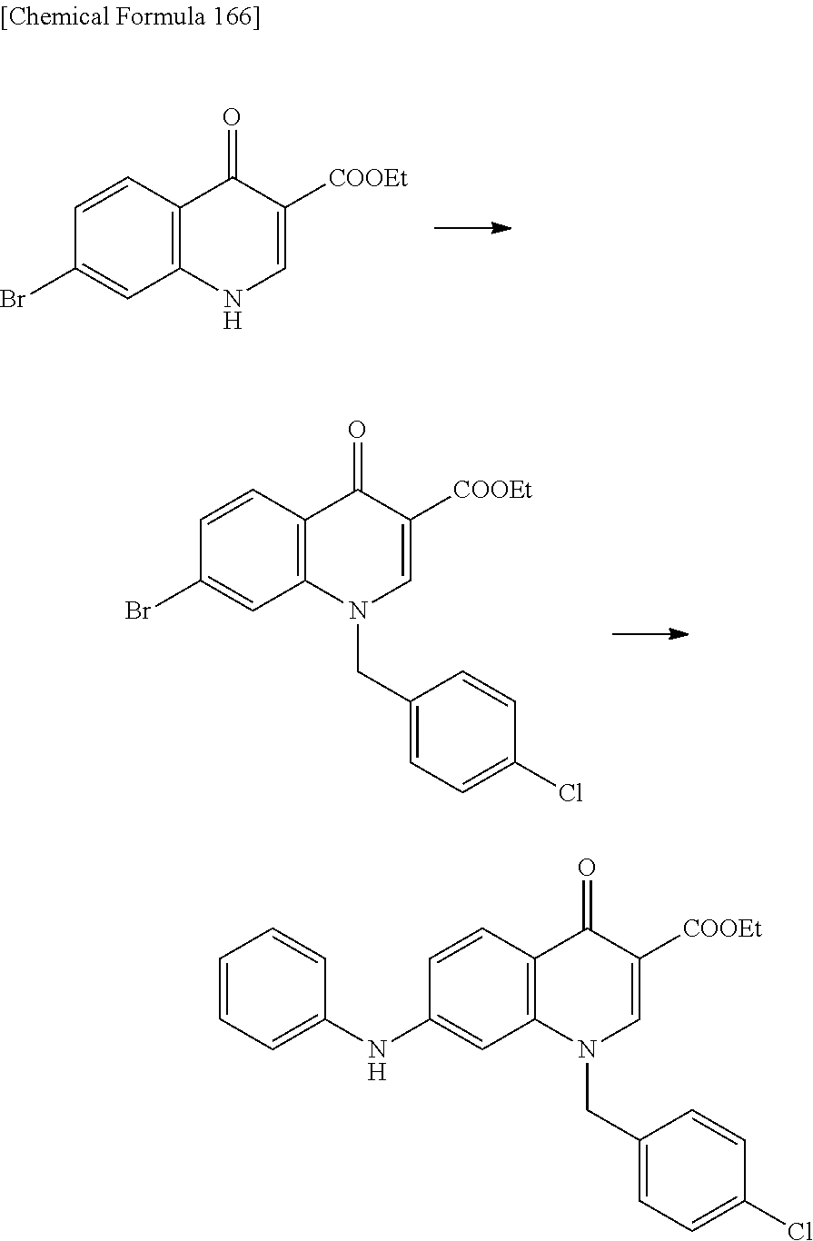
C12=C(NC=C([COOEt])C1=O)C=C(Br)C=C2.C12=C(N(CC3=CC=C(Cl)C=C3)C=C([COOEt])C1=O)C=C(Br)C=C2.C12=C(N(CC3=CC=C(Cl)C=C3)C=C([COOEt])C1=O)C=C(NC1=CC=CC=C1)C=C2
